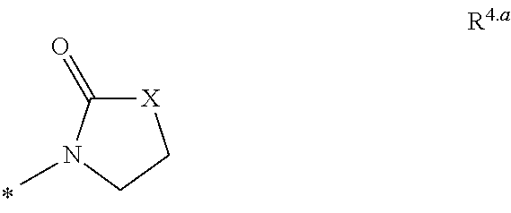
CN1CC[X]C1=O
